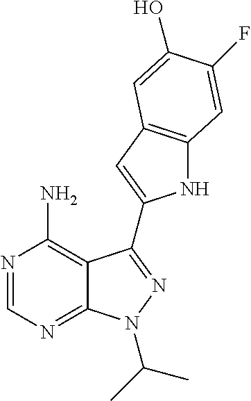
N1=CN=C2C(=C1N)C(C1=CC3=C(N1)C=C(F)C(O)=C3)=NN2C(C)C
